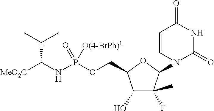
[MeO2C]C(NP(OCC1C(O)C(C)(F)C(N2C(=O)NC(=O)C=C2)O1)(=O)[O(4-BrPh)1])C(C)C
